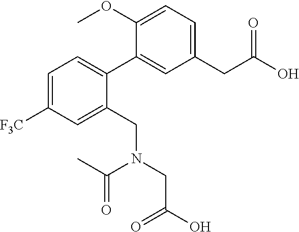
C1=C([F3C])C=C(CN(CC(O)=O)C(C)=O)C(C2=CC(CC(O)=O)=CC=C2OC)=C1
